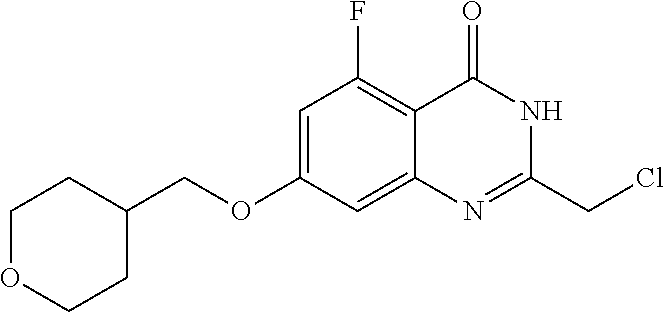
C(C1CCOCC1)OC1=CC(F)=C2C(=C1)N=C(CCl)NC2=O
